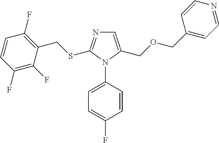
C1=C(COCC2=CC=NC=C2)N(C2=CC=C(F)C=C2)C(SCC2=C(F)C=CC(F)=C2F)=N1
